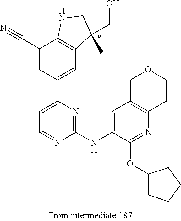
[R].C12=C(C(CO)(C)CN1)C=C(C1=CC=NC(NC3=CC4=C(N=C3OC3CCCC3)CCOC4)=N1)C=C2C#N
